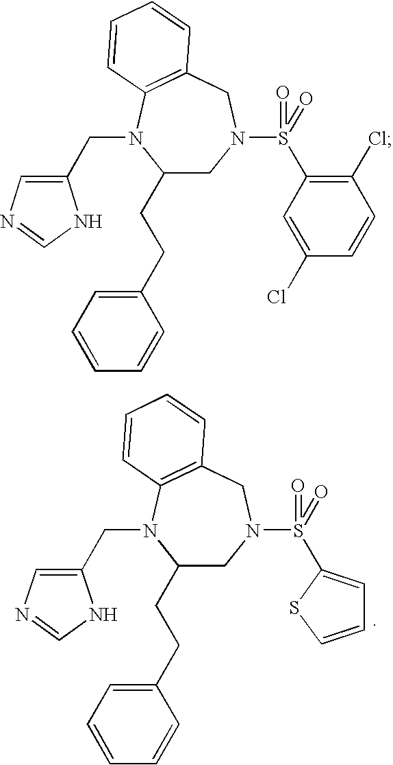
C1(CCC2=CC=CC=C2)CN(S(=O)(=O)C2=CC=CS2)CC2=C(N1CC1=CN=CN1)C=CC=C2.C1(CCC2=CC=CC=C2)CN(S(C2=C(Cl)C=CC(Cl)=C2)(=O)=O)CC2=C(N1CC1=CN=CN1)C=CC=C2
